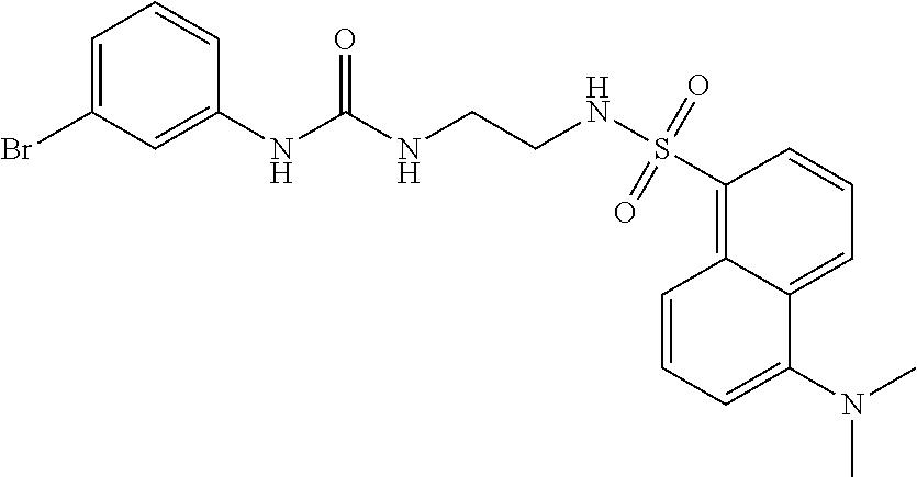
C12=CC=CC(S(NCCNC(NC3=CC(Br)=CC=C3)=O)(=O)=O)=C1C=CC=C2N(C)C
